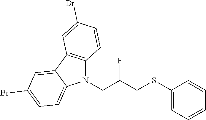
S(CC(CN1C2=C(C3=CC(Br)=CC=C13)C=C(Br)C=C2)F)C1=CC=CC=C1
